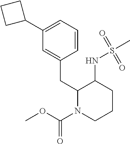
C1(C2=CC=CC(CC3N(C(OC)=O)CCCC3NS(=O)(=O)C)=C2)CCC1
